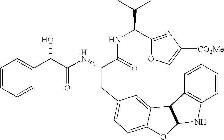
C1=CC=CC2=C1NC1C23C2=CC(=CC=C2O1)CC(NC(C(C1=CC=CC=C1)O)=O)C(=O)NC(C(C)C)C1=NC([CO2Me])=C3O1
